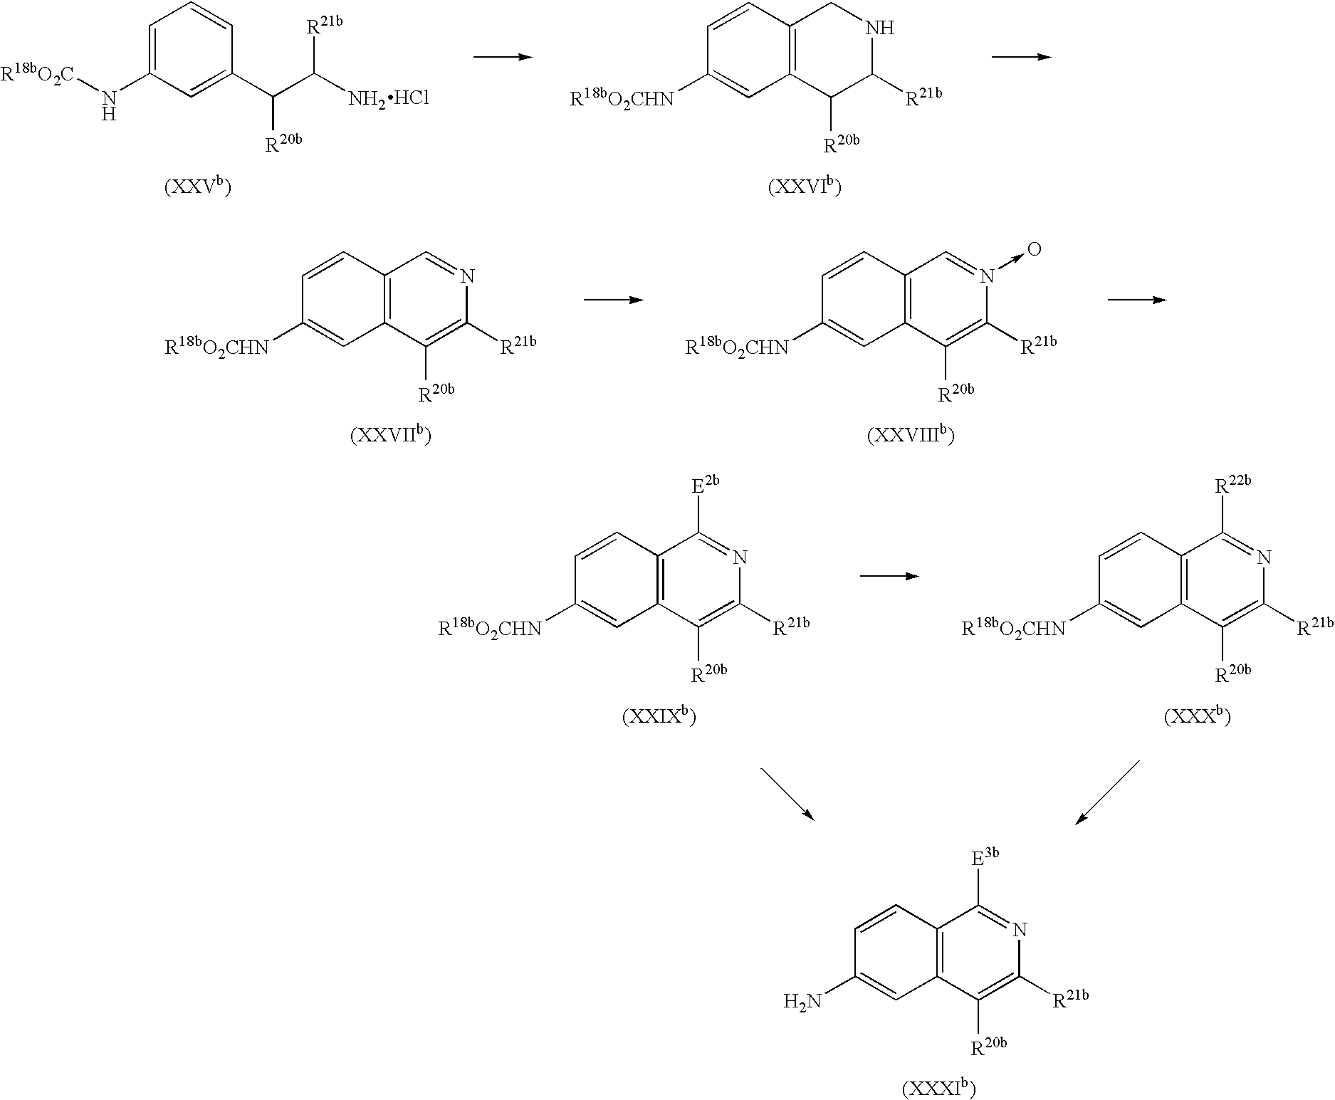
C1=C(N[R18bO2C])C=C(C(C(N)[R21b])[R20b])C=C1.Cl.C1=CC2=C(C=C1[R18bO2CHN])C([R20b])C([R21b])NC2.C1=CC2=C(C=C1[R18bO2CHN])C([R20b])=C([R21b])N=C2.C1=CC2=C(C=C1[R18bO2CHN])C([R20b])=C([R21b])N(->O)=C2.C1=CC2=C(C=C1[R18bO2CHN])C([R20b])=C([R21b])N=C2[E2b].C1=CC2=C(C=C1[R18bO2CHN])C([R20b])=C([R21b])N=C2[R22b].C1=CC2=C(C=C1N)C([R20b])=C([R21b])N=C2[E3b]
